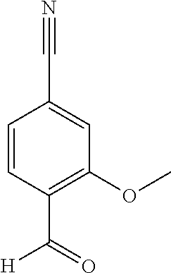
C1=CC(C([H])=O)=C(OC)C=C1C#N
